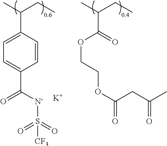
C1=C(C(C)CC)C=CC(C([N-]S(=O)(=O)[CF3])=O)=C1.[K].O=C(OCCOC(=O)CC(C)=O)C(C)CC
